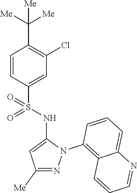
C1=CC(S(NC2=CC([Me])=NN2C2=C3C(=CC=C2)N=CC=C3)(=O)=O)=CC(Cl)=C1C([Me])([Me])[Me]
